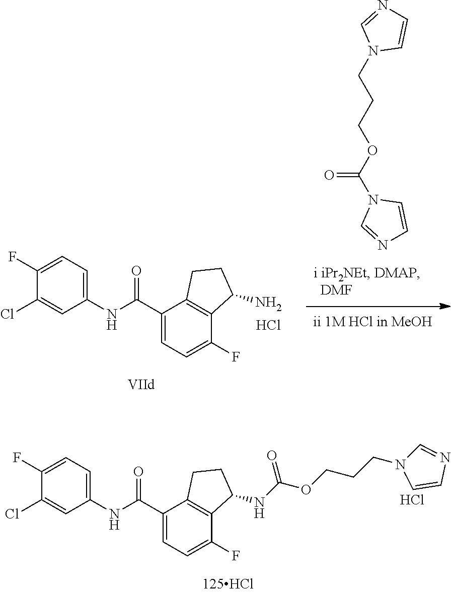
Cl.C1(Cl)=CC(NC(C2=CC=C(F)C3=C2CCC3NC(OCCCN2C=CN=C2)=O)=O)=CC=C1F.C1(Cl)=CC(NC(C2=CC=C(F)C3=C2CCC3N)=O)=CC=C1F.Cl.N1(C(OCCCN2C=CN=C2)=O)C=NC=C1
